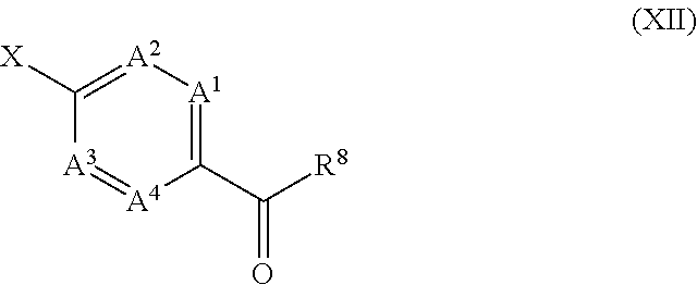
[A2]1=C([X])[A3]=[A4]C(C([R8])=O)=[A1]1
